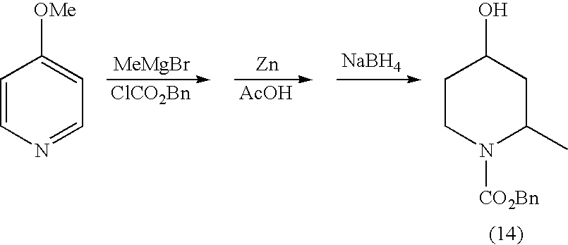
C1=CN=CC=C1[OMe].[MeMgBr].[ClCO2Bn].[Zn].[AcOH].[NaBH4].C1CN([CO2Bn])C(C)CC1O
